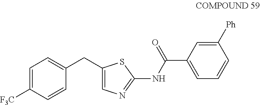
C1=C([F3C])C=CC(CC2=CN=C(NC(C3=CC=CC([Ph])=C3)=O)S2)=C1
